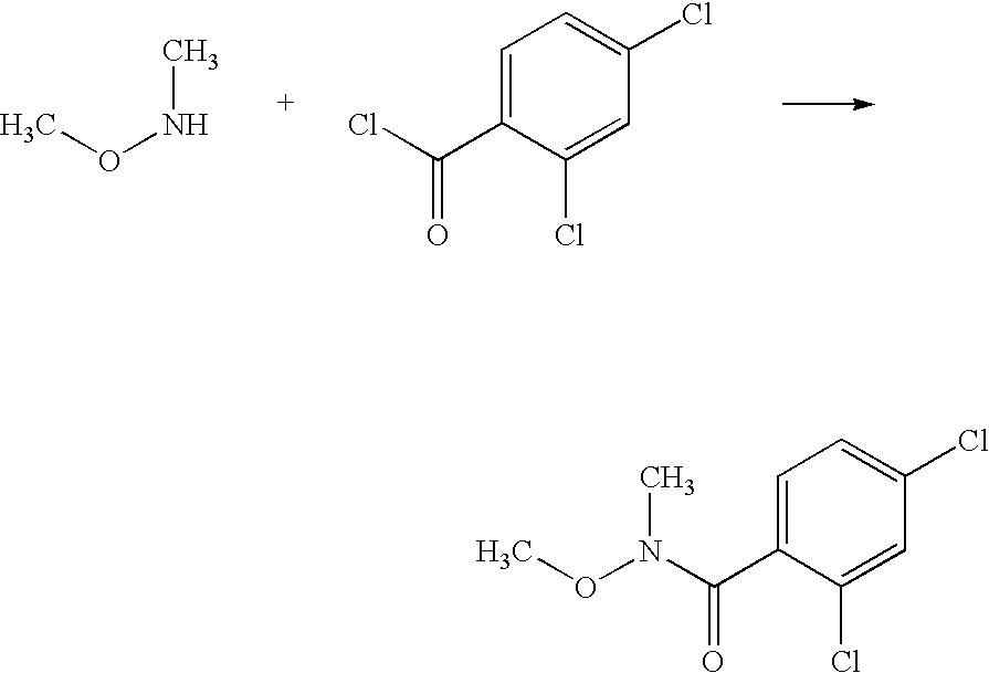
ClC(C1=CC=C(Cl)C=C1Cl)=O.CONC.N(C(C1=CC=C(Cl)C=C1Cl)=O)(OC)C
